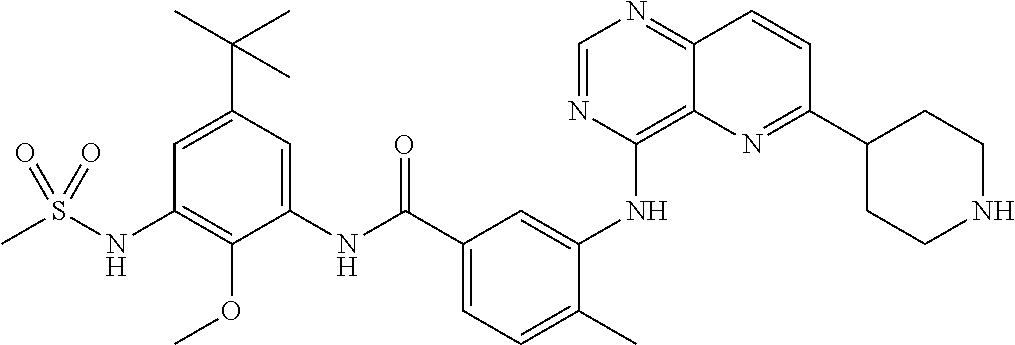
C1=NC(NC2=CC(C(NC3=CC(C(C)(C)C)=CC(NS(C)(=O)=O)=C3OC)=O)=CC=C2C)=C2C(=N1)C=CC(C1CCNCC1)=N2
